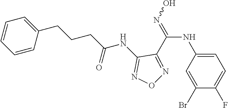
C1=C(NC(=NO)C2=NON=C2NC(CCCC2=CC=CC=C2)=O)C=C(Br)C(F)=C1
